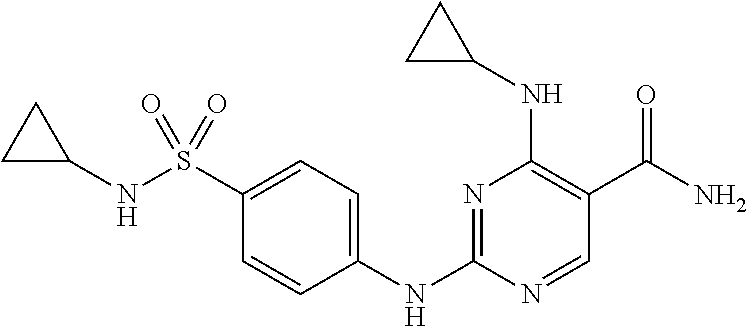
N1=C(NC2=CC=C(S(NC3CC3)(=O)=O)C=C2)N=CC(C(N)=O)=C1NC1CC1
